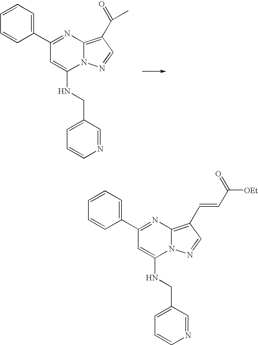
C1=CC=C(C2=NC3=C(C(=O)C)C=NN3C(NCC3=CC=CN=C3)=C2)C=C1.C1=CC=C(C2=NC3=C(C=CC(=O)[OEt])C=NN3C(NCC3=CC=CN=C3)=C2)C=C1
